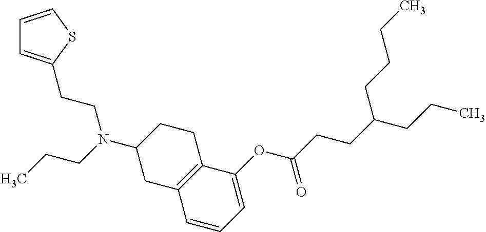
C1(OC(CCC(CCC)CCCC)=O)=CC=CC2=C1CCC(N(CCC)CCC1=CC=CS1)C2
